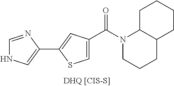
C1=C(C(N2CCCC3C2CCCC3)=O)C=C(C2=CNC=N2)S1
